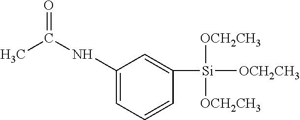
[Si]([OCH2CH3])([OCH2CH3])([OCH2CH3])C1=CC(NC(=O)C)=CC=C1
